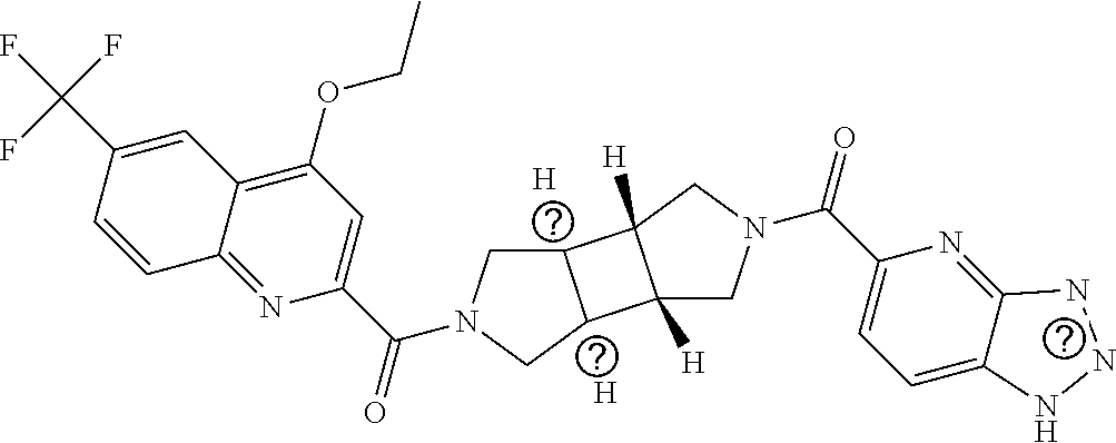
[H].[H].C12CN(C(C3=CC(OCC)=C4C(=N3)C=CC(C(F)(F)F)=C4)=O)CC1C1([H])C2([H])CN(C(C2=CC=C3C(=N2)NNN3)=O)C1
